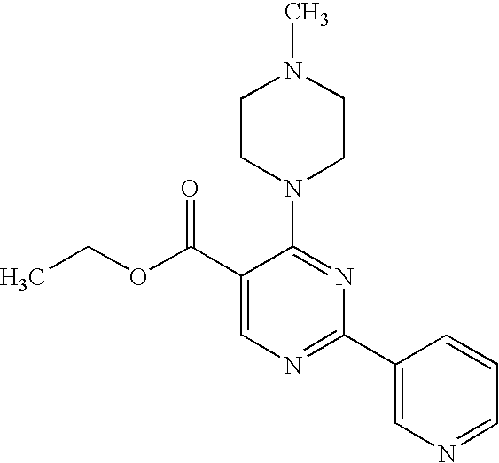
C1(C(OCC)=O)=CN=C(C2=CN=CC=C2)N=C1N1CCN(C)CC1
